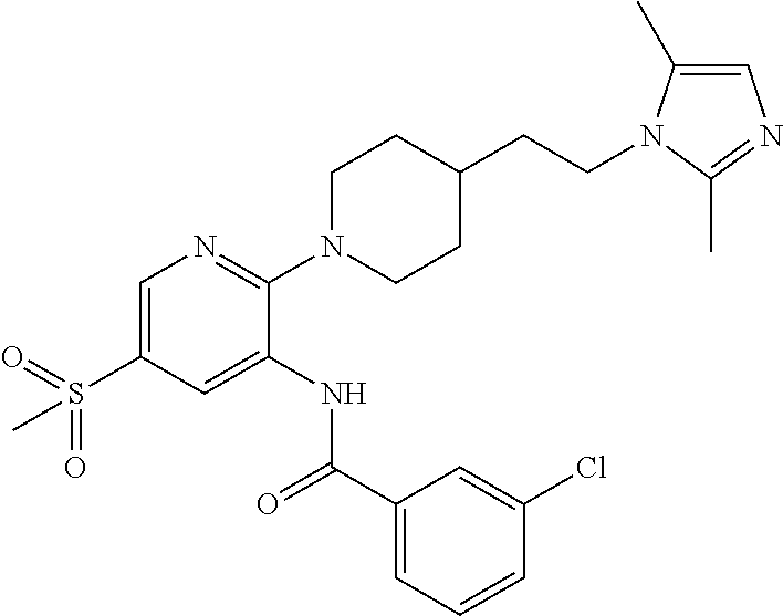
C1=C(S(=O)(=O)C)C=C(NC(C2=CC=CC(Cl)=C2)=O)C(N2CCC(CCN3C(C)=CN=C3C)CC2)=N1
